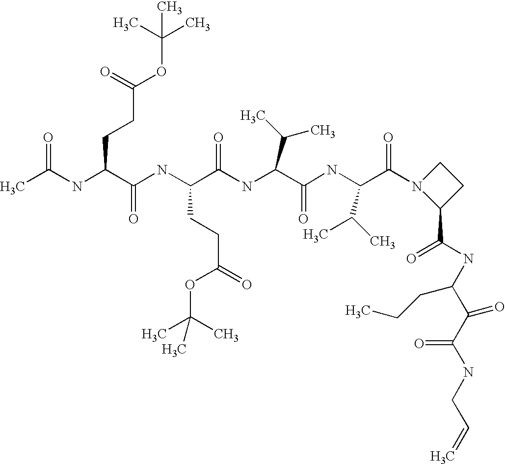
CC(NC(C(NC(C(NC(C(NC(C(=O)N1C(C(NC(C(C(NCC=C)=O)=O)CCC)=O)CC1)C(C)C)=O)C(C)C)=O)CCC(=O)OC(C)(C)C)=O)CCC(OC(C)(C)C)=O)=O
